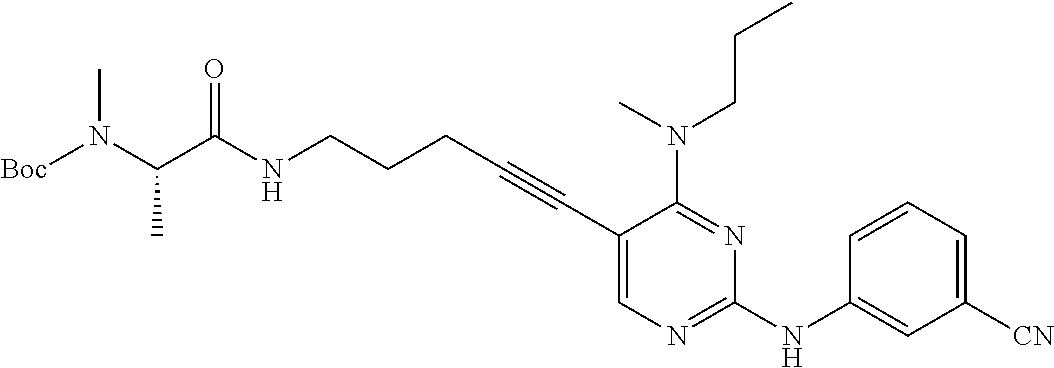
N(CCCC#CC1=CN=C(NC2=CC([CN])=CC=C2)N=C1N(CCC)C)C(C(N([Boc])C)C)=O
